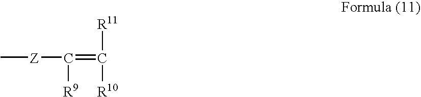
C(=C([R11])[R10])([R9])[Z]C
